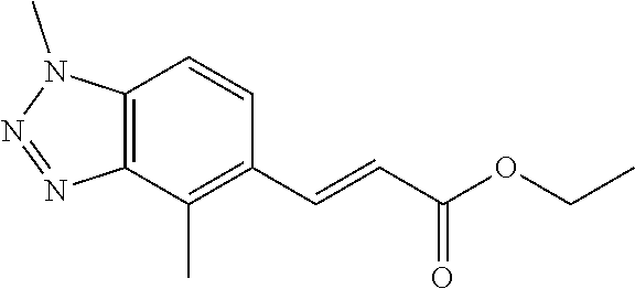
C12=C(C(C)=C(C=CC(OCC)=O)C=C1)N=NN2C
